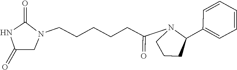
C1=CC(C2N(C(CCCCCN3C(=O)NC(=O)C3)=O)CCC2)=CC=C1
